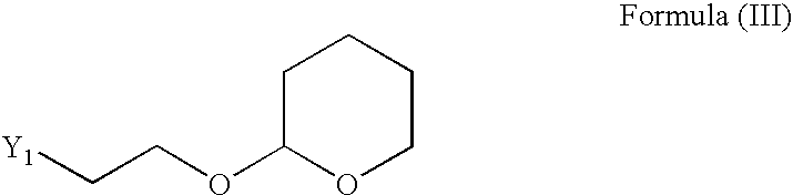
C1C(OCC[Y1])OCCC1
